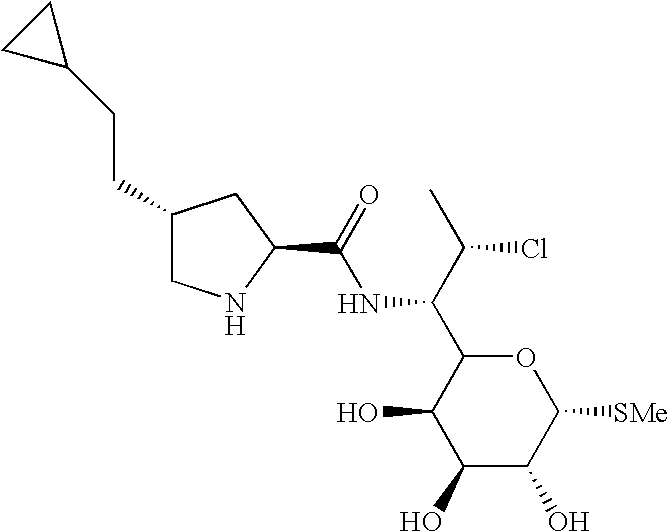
C1(O)C(O)C([SMe])OC(C(C(C)Cl)NC(=O)C2CC(CCC3CC3)CN2)C1O
